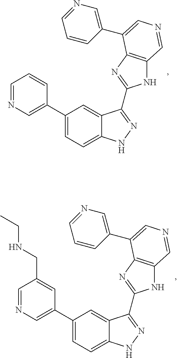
C1=NC=C(C2=CC=C3C(=C2)C(C2=NC4=C(N2)C=NC=C4C2=CN=CC=C2)=NN3)C=C1.C1=NC=C(C2=CC=C3C(=C2)C(C2=NC4=C(N2)C=NC=C4C2=CN=CC=C2)=NN3)C=C1CNCC
